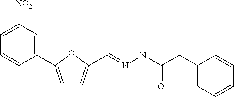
C1=C([NO2])C=C(C2=CC=C(C=NNC(CC3=CC=CC=C3)=O)O2)C=C1
